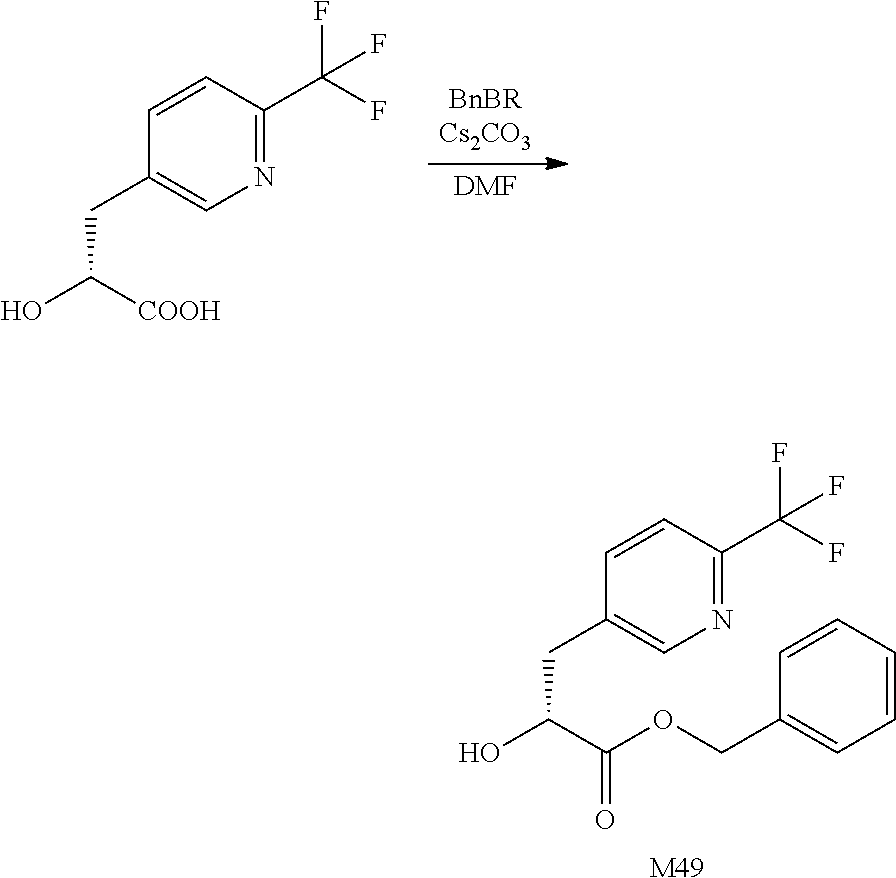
OC(C(OCC1=CC=CC=C1)=O)CC1=CN=C(C(F)(F)F)C=C1.[M49].[BnBRCs2CO3].[DMF].OC([COOH])CC1=CN=C(C(F)(F)F)C=C1
